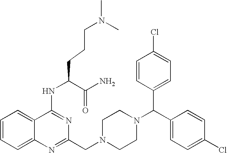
C1=CC=C2C(=C1)C(NC(CCCN(C)C)C(N)=O)=NC(CN1CCN(C(C3=CC=C(Cl)C=C3)C3=CC=C(Cl)C=C3)CC1)=N2
